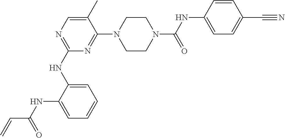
C1=C(NC2=NC=C(C)C(N3CCN(C(NC4=CC=C(C#N)C=C4)=O)CC3)=N2)C(NC(C=C)=O)=CC=C1
